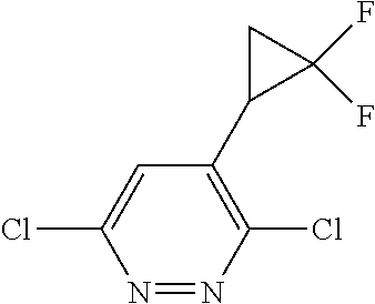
C1=C(Cl)N=NC(Cl)=C1C1CC1(F)F
